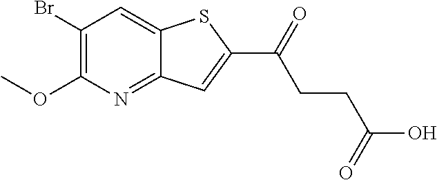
C1(Br)=C(OC)N=C2C(=C1)SC(C(=O)CCC(O)=O)=C2
